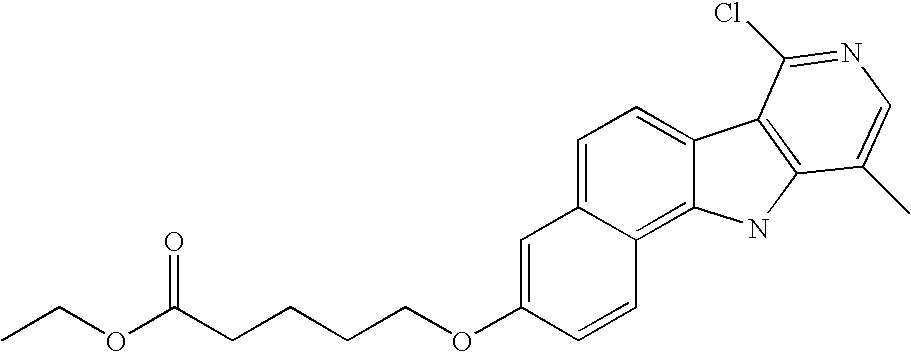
C12=CC=C3C(=C1C=CC(OCCCCC(OCC)=O)=C2)NC1=C3C(Cl)=NC=C1C
